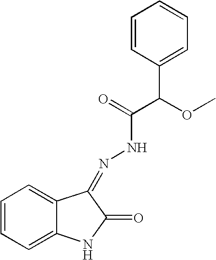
C1=CC=C2C(=C1)C(=NNC(C(C1=CC=CC=C1)OC)=O)C(=O)N2
